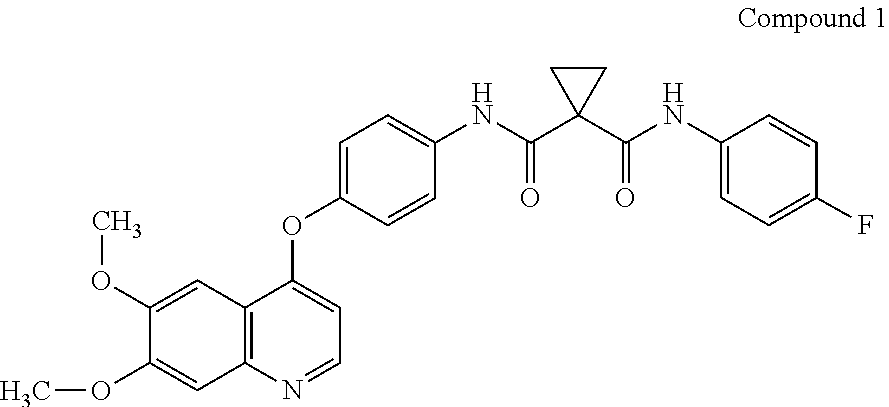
C1=C(OC2=CC=NC3=C2C=C(OC)C(OC)=C3)C=CC(NC(C2(C(NC3=CC=C(F)C=C3)=O)CC2)=O)=C1
